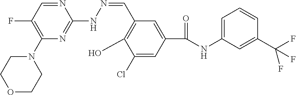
C1(N2CCOCC2)=C(F)C=NC(NN=CC2=C(O)C(Cl)=CC(C(NC3=CC=CC(C(F)(F)F)=C3)=O)=C2)=N1
